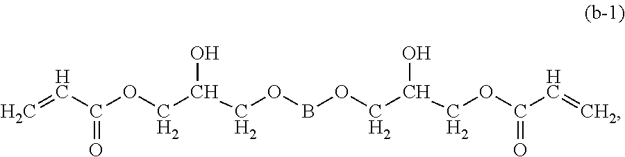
C=CC(OCC(COBOCC(COC(C=C)=O)O)O)=O
